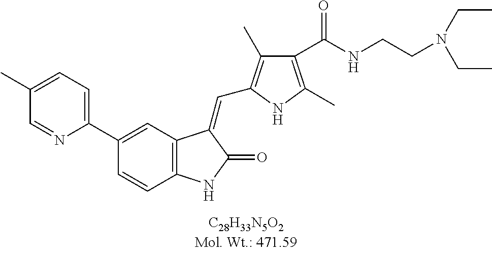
C1(C2=CC3=C(C=C2)NC(=O)C3=CC2=C(C)C(C(NCCN(CC)CC)=O)=C(C)N2)=CC=C(C)C=N1
